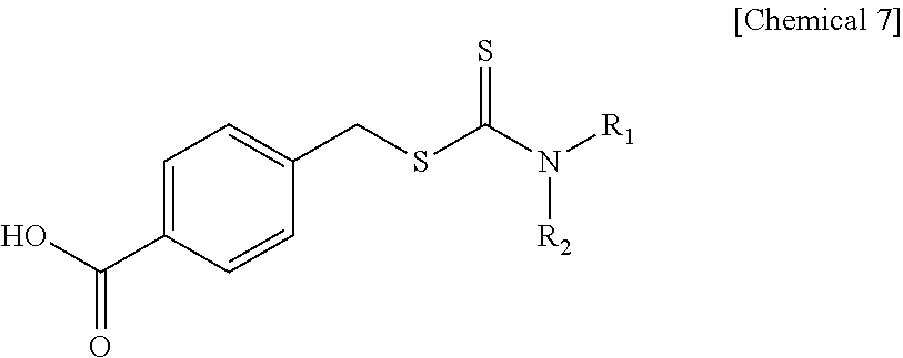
C1=C(C(O)=O)C=CC(CSC(N([R1])[R2])=S)=C1
